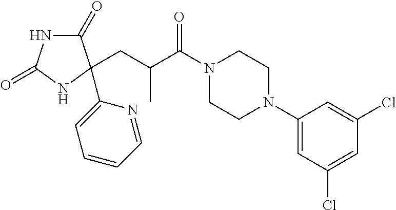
C1(=O)NC(=O)NC1(C1=CC=CC=N1)CC(C)C(=O)N1CCN(C2=CC(Cl)=CC(Cl)=C2)CC1
